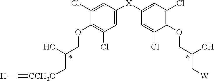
C1(Cl)=CC([X]C2=CC(Cl)=C(OCC(O)C[W])C(Cl)=C2)=CC(Cl)=C1OCC(O)C[CCH2O]#C[H]
